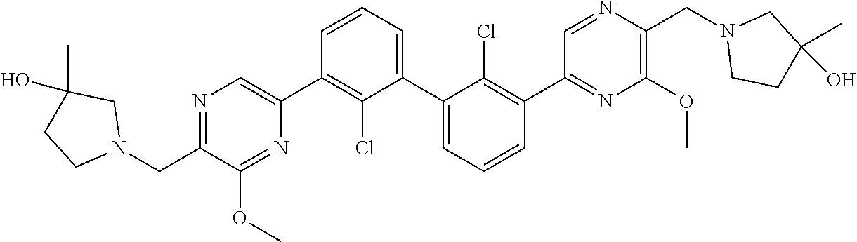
N1=C(CN2CC(O)(C)CC2)C(OC)=NC(C2=C(Cl)C(C3=CC=CC(C4=NC(OC)=C(CN5CCC(O)(C)C5)N=C4)=C3Cl)=CC=C2)=C1
